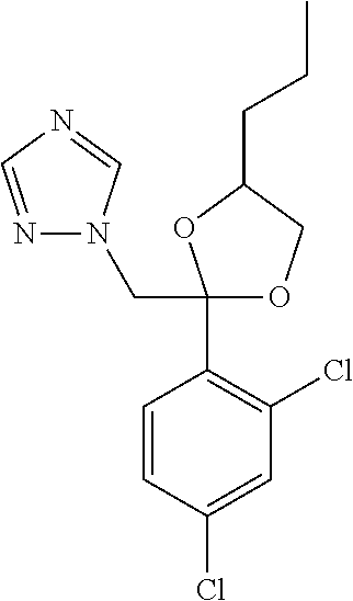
C1(CN2N=CN=C2)(C2=C(Cl)C=C(Cl)C=C2)OCC(CCC)O1
